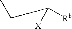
C([Rb])([X])CC
